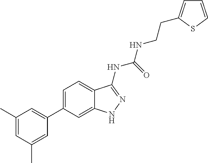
C1(C)=CC(C)=CC(C2=CC=C3C(=C2)NN=C3NC(NCCC2=CC=CS2)=O)=C1
